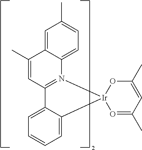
C1(C)=CC2=N(C3=CC=C(C)C=C13)[Ir]1(C3=CC=CC=C23)O=C(C)C=C(C)O1
